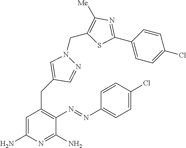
C1=C(N)N=C(N)C(N=NC2=CC=C(Cl)C=C2)=C1CC1=CN(CC2=C([Me])N=C(C3=CC=C(Cl)C=C3)S2)N=C1
